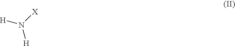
[H]N([X])[H]
